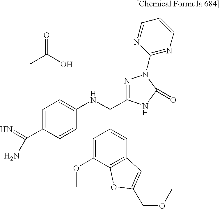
C1=C(OC)C2=C(C=C1C(NC1=CC=C(C(N)=N)C=C1)C1=NN(C3=NC=CC=N3)C(=O)N1)C=C(COC)O2.O=C(O)C
